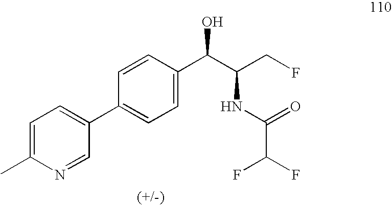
C1=CC(C(C(CF)NC(=O)C(F)F)O)=CC=C1C1=CC=C(C)N=C1
